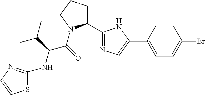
C1(Br)=CC=C(C2=CN=C(C3CCCN3C(C(NC3=NC=CS3)C(C)C)=O)N2)C=C1
